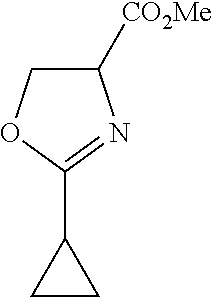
C1([CO2Me])COC(C2CC2)=N1
